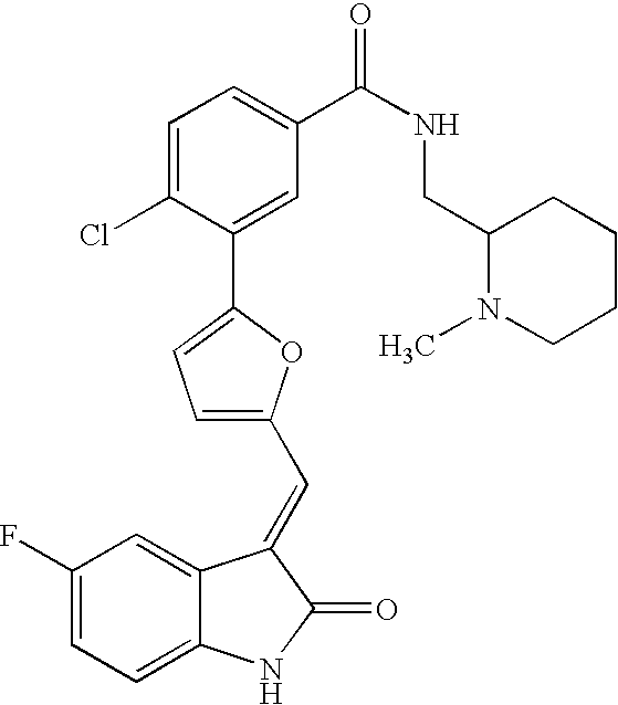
C1(F)=CC=C2C(=C1)C(=CC1=CC=C(C3=CC(C(NCC4N(C)CCCC4)=O)=CC=C3Cl)O1)C(=O)N2
